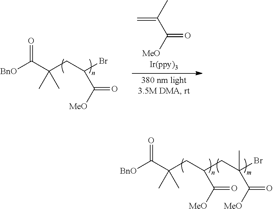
C(C(Br)(C([MeO])=O)C)C(CC(C([BnO])=O)(C)C)C([MeO])=O.[BnO]C(C(CC(Br)C([MeO])=O)(C)C)=O.C(=O)([MeO])C(=C)C
